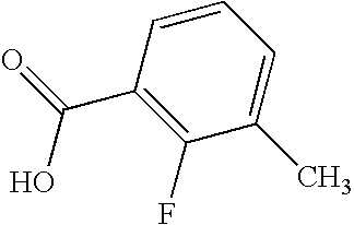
C1(C(=O)O)=C(F)C(C)=CC=C1
